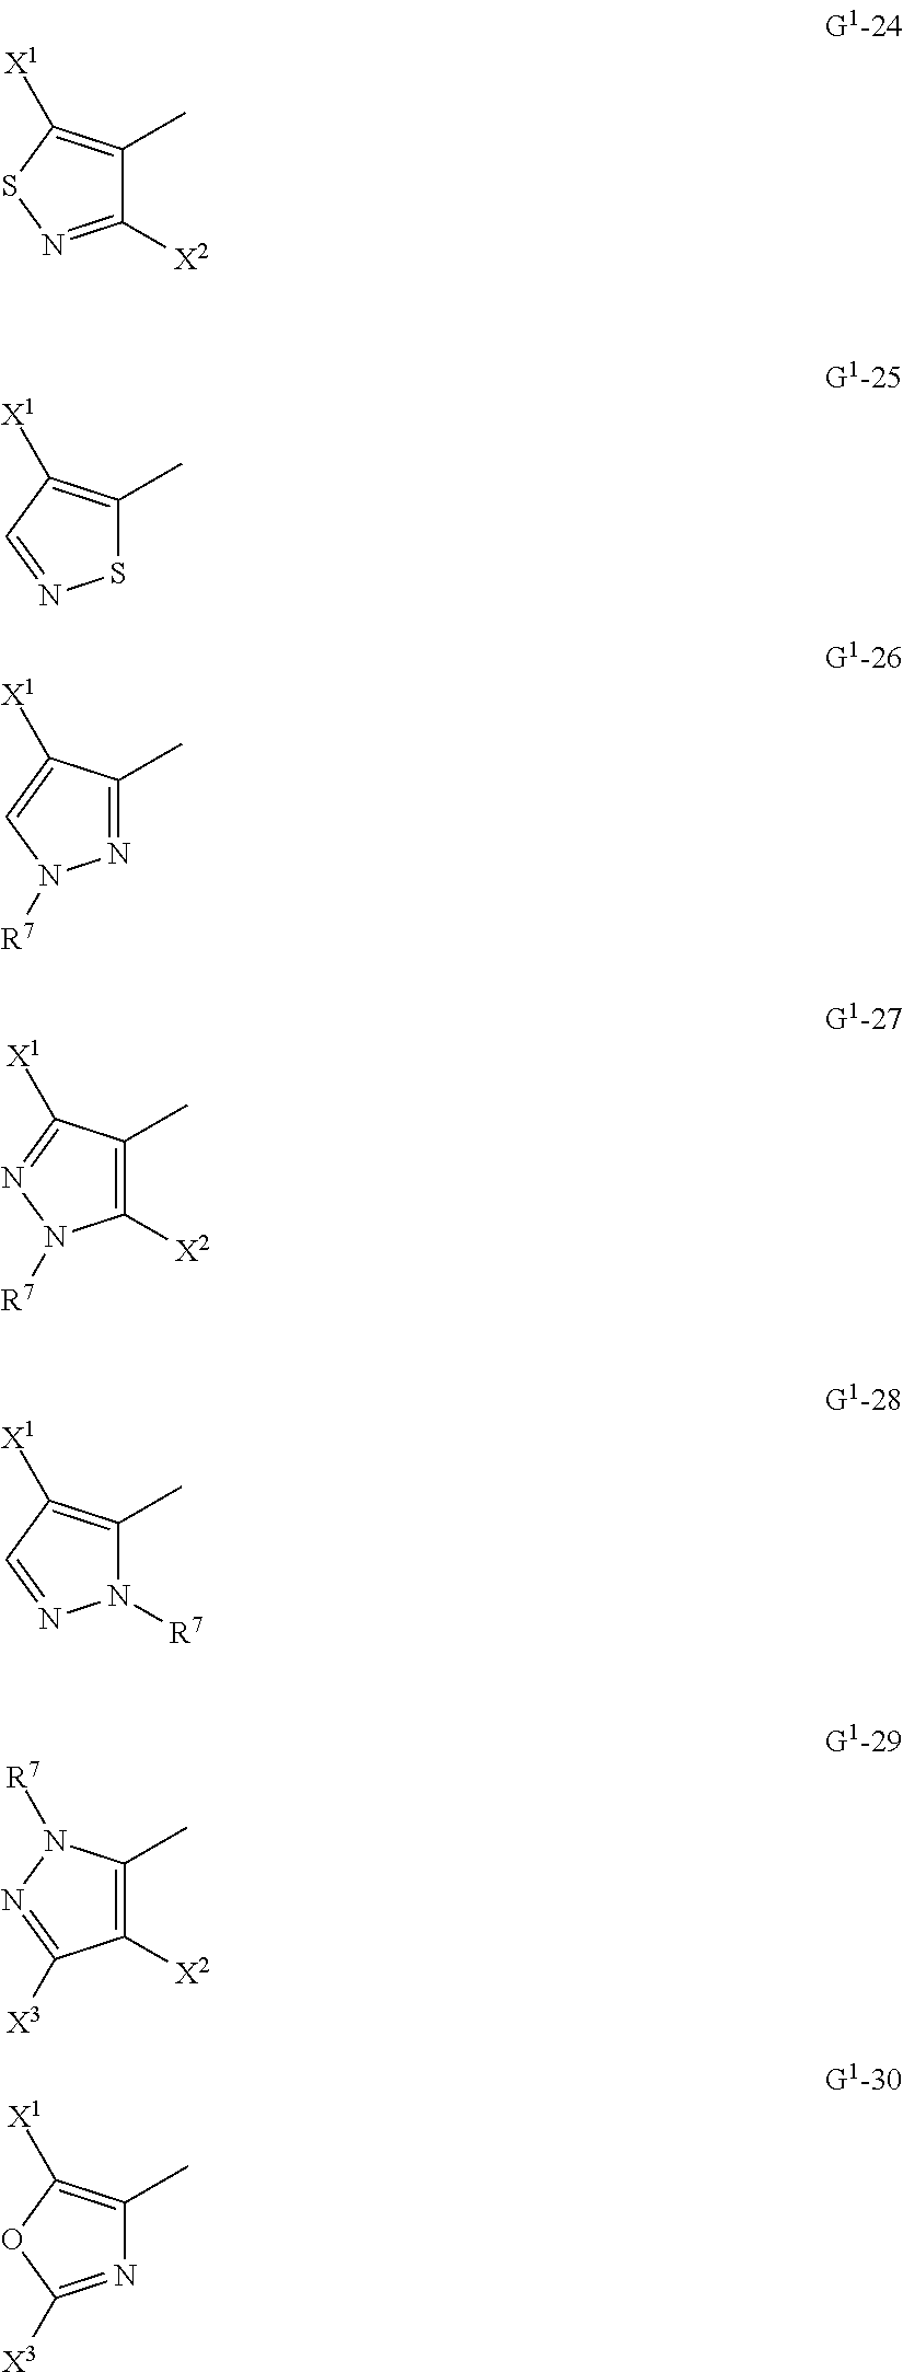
C1([X2])=NSC([X1])=C1C.S1C(C)=C([X1])C=N1.N1=C(C)C([X1])=CN1[R7].C1([X2])=C(C)C([X1])=NN1[R7].N1([R7])C(C)=C([X1])C=N1.C1([X2])=C(C)N([R7])N=C1[X3].N1=C([X3])OC([X1])=C1C
